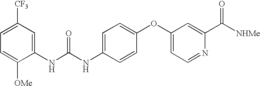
C1(NC(NC2=CC=C(OC3=CC=NC(C([NHMe])=O)=C3)C=C2)=O)=CC([CF3])=CC=C1[OMe]
